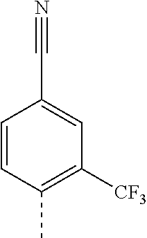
C1=CC(C)=C([CF3])C=C1C#N
